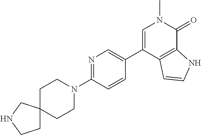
C1(C2=CN=C(N3CCC4(CC3)CCNC4)C=C2)=CN(C)C(=O)C2=C1C=CN2
